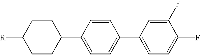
[R]C1CCC(C2=CC=C(C3=CC=C(F)C(F)=C3)C=C2)CC1
